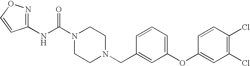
N(C(N1CCN(CC2=CC(OC3=CC(Cl)=C(Cl)C=C3)=CC=C2)CC1)=O)C1=NOC=C1
